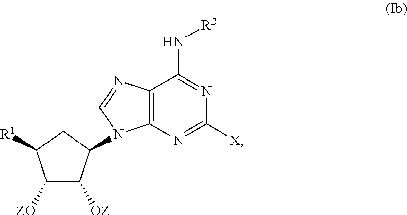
C1([ZO])C([OZ])C(N2C3=C(N=C2)C(N[R2])=NC([X])=N3)CC1[R1]
